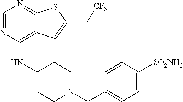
C1=NC(NC2CCN(CC3=CC=C([SO2NH2])C=C3)CC2)=C2C(=N1)SC(C[CF3])=C2
